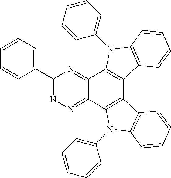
C1(C2=NN=C3C(=N2)C2=C(C4=C3N(C3=CC=CC=C3)C3=C4C=CC=C3)C3=C(N2C2=CC=CC=C2)C=CC=C3)=CC=CC=C1
